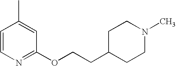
C1C(CCOC2=NC=CC(C)=C2)CCN(C)C1
